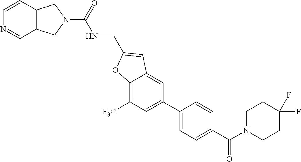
C12=C(C=CN=C1)CN(C(=O)NCC1=CC3=CC(C4=CC=C(C(N5CCC(F)(F)CC5)=O)C=C4)=CC([F3C])=C3O1)C2
